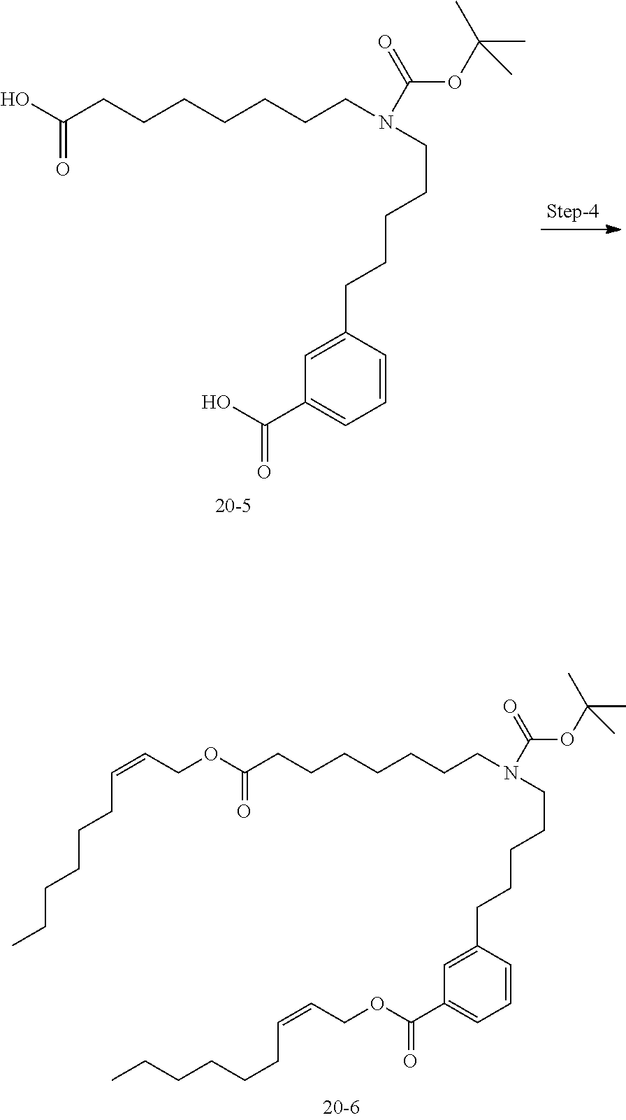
OC(CCCCCCCN(CCCCCC1=CC(C(O)=O)=CC=C1)C(OC(C)(C)C)=O)=O.C(OC(CCCCCCCN(CCCCCC1=CC(C(OCC=CCCCCCC)=O)=CC=C1)C(OC(C)(C)C)=O)=O)C=CCCCCCC
